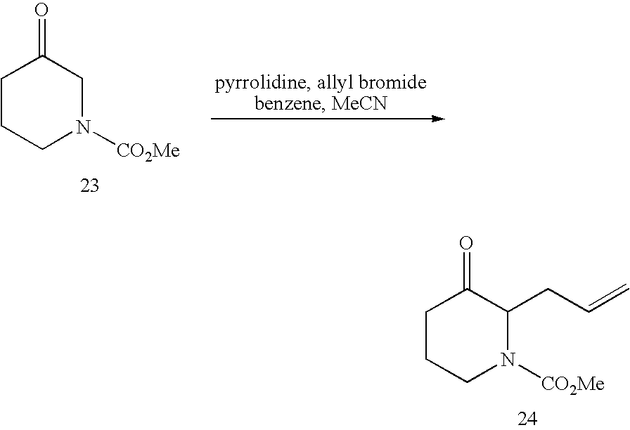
C1CCN([CO2Me])CC1=O.C1CCN([CO2Me])C(CC=C)C1=O
